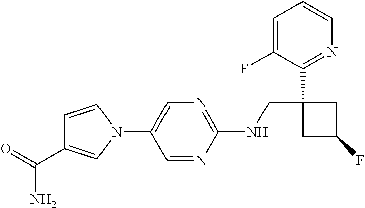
C1(NCC2(C3=NC=CC=C3F)CC(F)C2)=NC=C(N2C=CC(C(=O)N)=C2)C=N1
